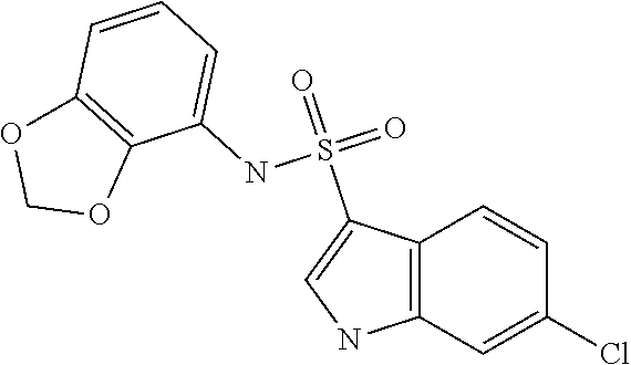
C1=CC2=C(C=C1Cl)NC=C2S(=O)(=O)NC1=CC=CC2=C1OCO2
